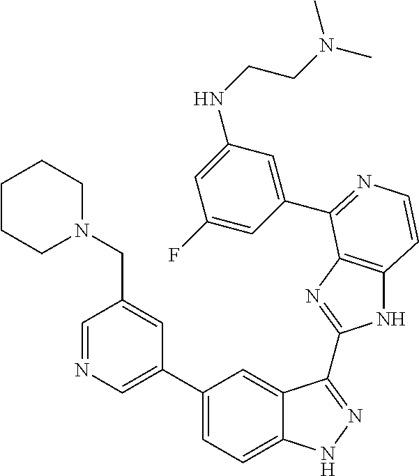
C1(C2=CN=CC(CN3CCCCC3)=C2)=CC=C2C(=C1)C(C1=NC3=C(N1)C=CN=C3C1=CC(NCCN(C)C)=CC(F)=C1)=NN2
